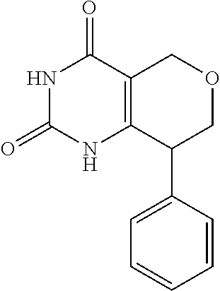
C1(=O)NC2=C(C(=O)N1)COCC2C1=CC=CC=C1
